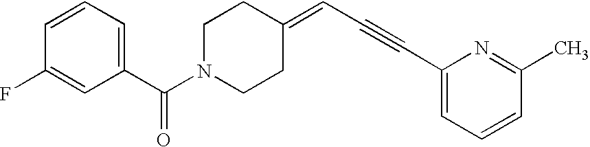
C1(C(=O)N2CCC(=CC#CC3=CC=CC(C)=N3)CC2)=CC=CC(F)=C1
